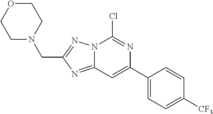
N12C(=NC(CN3CCOCC3)=N1)C=C(C1=CC=C([CF3])C=C1)N=C2Cl
